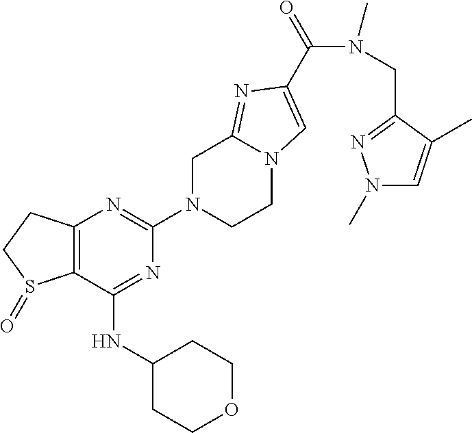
C12=C(C(NC3CCOCC3)=NC(N3CCN4C(=NC(C(=O)N(C)CC5=NN(C)C=C5C)=C4)C3)=N1)S(=O)CC2
